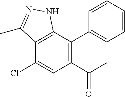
C1=CC=CC(C2=C(C(C)=O)C=C(Cl)C3=C2NN=C3C)=C1
